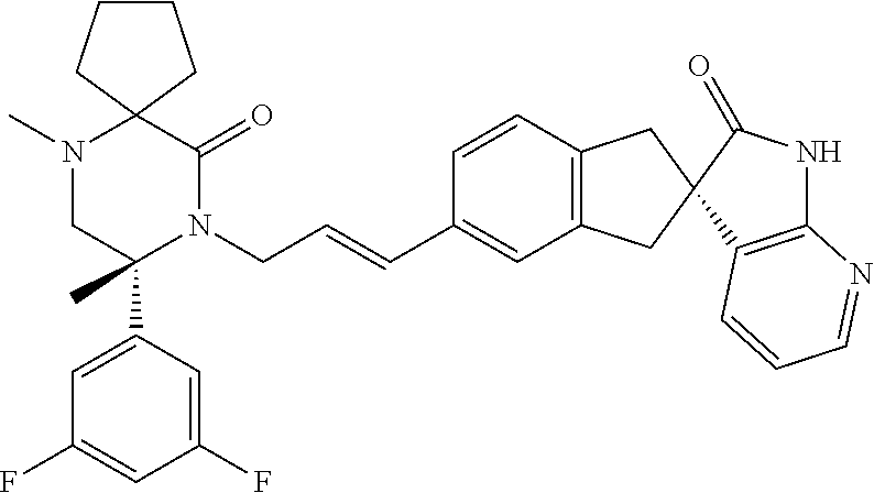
C12(N(C)CC(C3=CC(F)=CC(F)=C3)(C)N(CC=CC3=CC4=C(C=C3)CC3(C4)C4=C(NC3=O)N=CC=C4)C1=O)CCCC2
